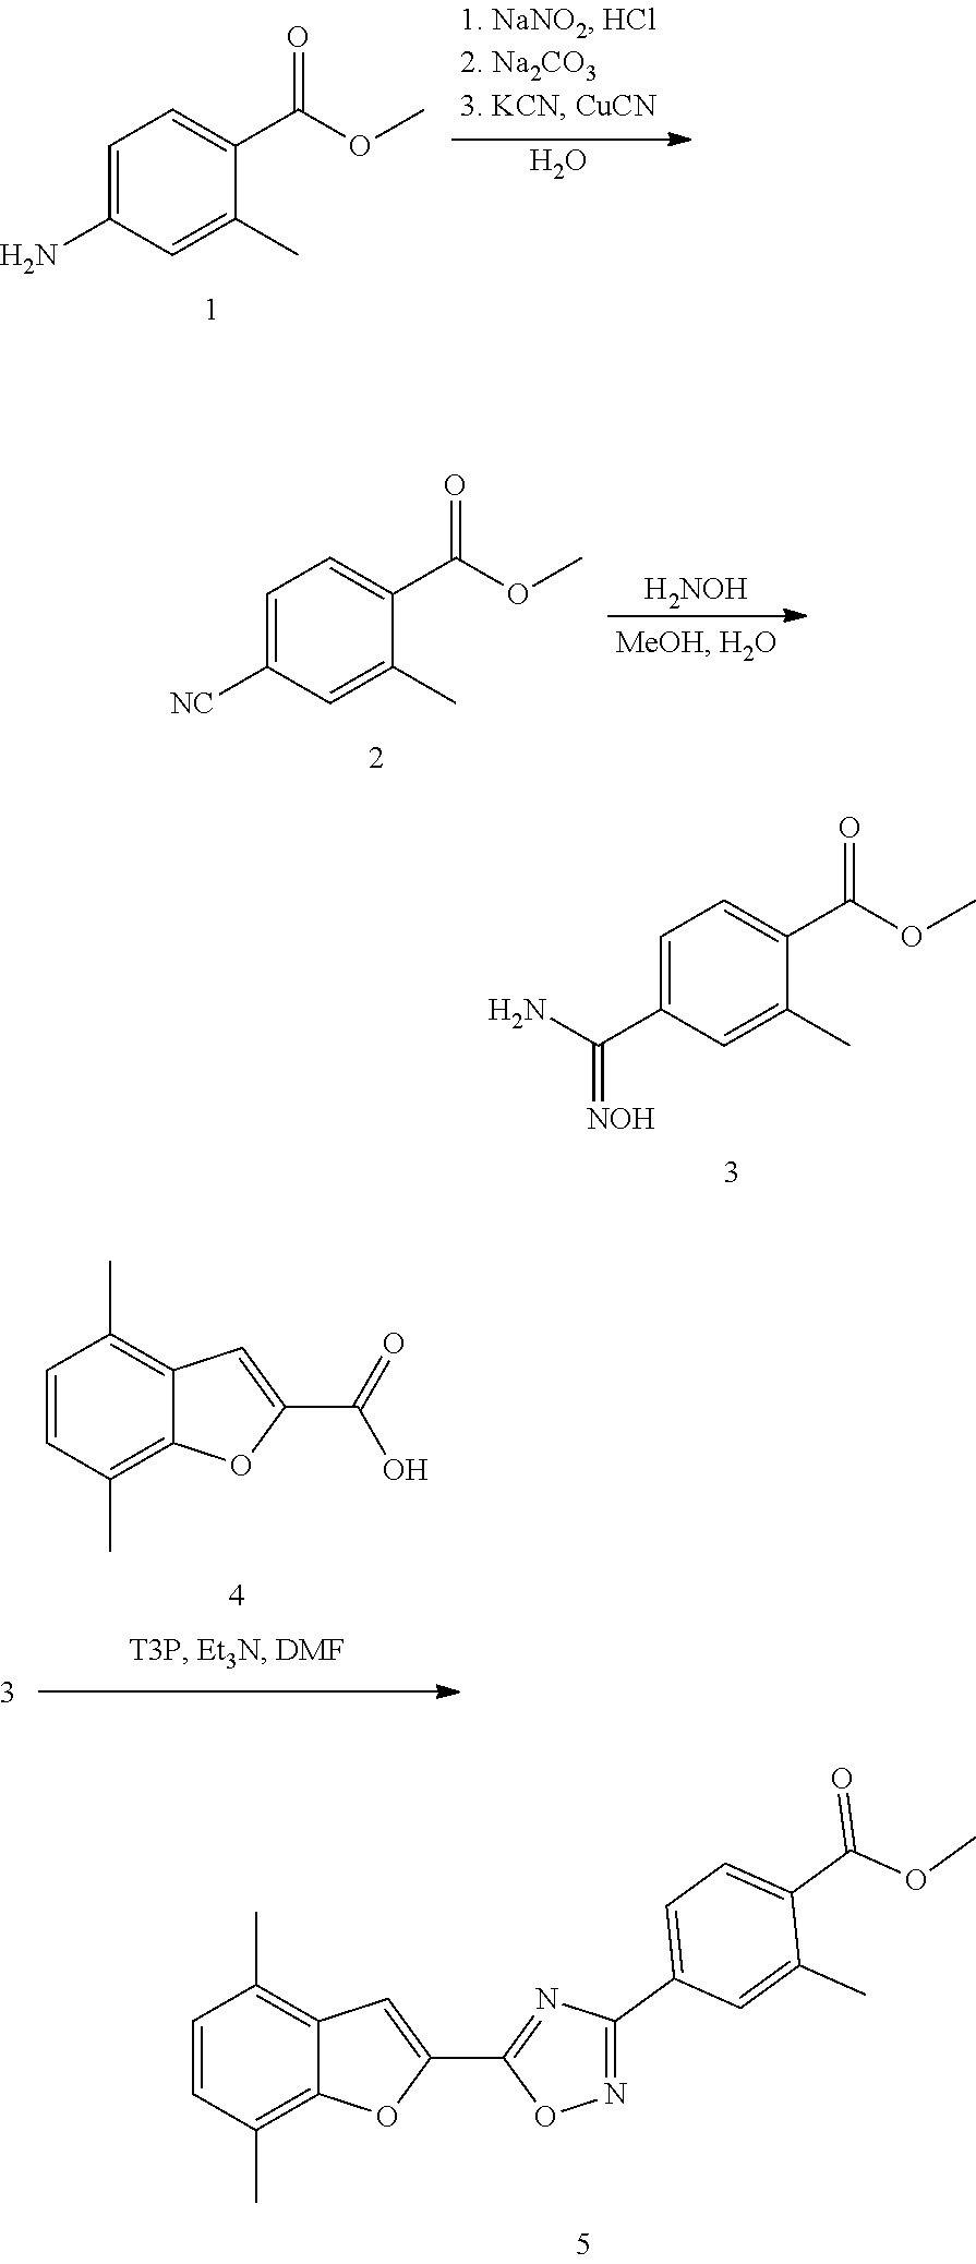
C1=C(C(N)=[NOH])C=C(C)C(C(OC)=O)=C1.C1=CC(C)=C2C(=C1C)C=C(C1=NC(C3=CC=C(C(OC)=O)C(C)=C3)=NO1)O2.C1=C(N)C=C(C)C(C(OC)=O)=C1.O.[H2NOH].C1=C([NC])C=C(C)C(C(OC)=O)=C1.C1=CC(C)=C2C(=C1C)C=C(C(O)=O)O2
